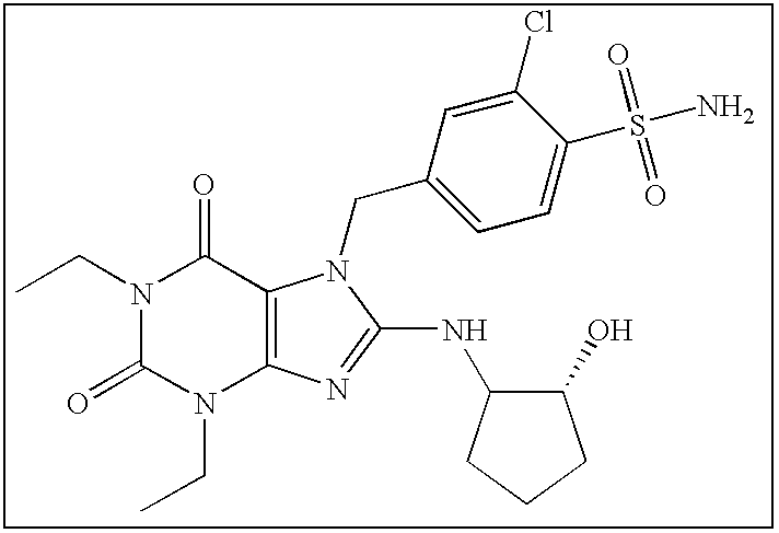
N1(CC)C(=O)N(CC)C2=C(C1=O)N(CC1=CC=C(S(N)(=O)=O)C(Cl)=C1)C(NC1C(O)CCC1)=N2
